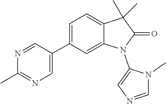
N1=CC(C2=CC=C3C(C)(C)C(=O)N(C4=CN=CN4C)C3=C2)=CN=C1C
